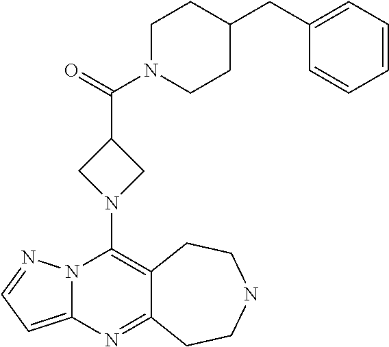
N12C(=CC=N1)N=C1C(=C2N2CC(C(=O)N3CCC(CC4=CC=CC=C4)CC3)C2)CCNCC1
